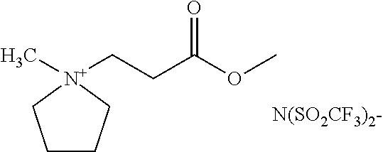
C1CC[N+](C)(CCC(OC)=O)C1.[N(SO2CF3)2-]
